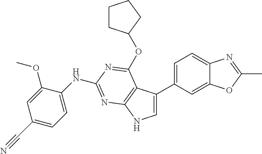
C1=C(C2=CC=C3C(=C2)OC(C)=N3)C2=C(N1)N=C(NC1=CC=C(C#N)C=C1OC)N=C2OC1CCCC1
